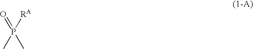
O=P(C)([RA])C
